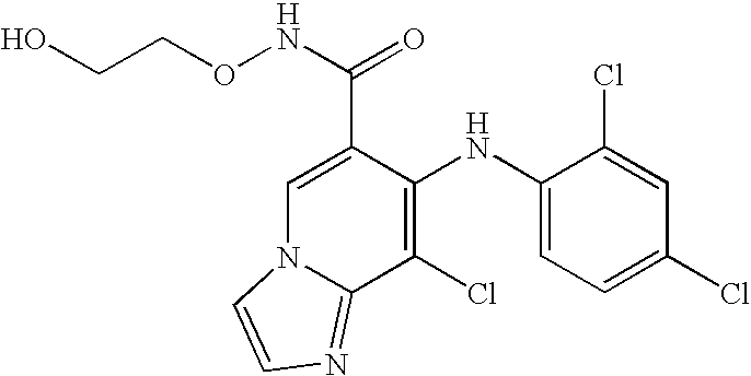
C1(NC2=C(Cl)C3=NC=CN3C=C2C(NOCCO)=O)=CC=C(Cl)C=C1Cl
